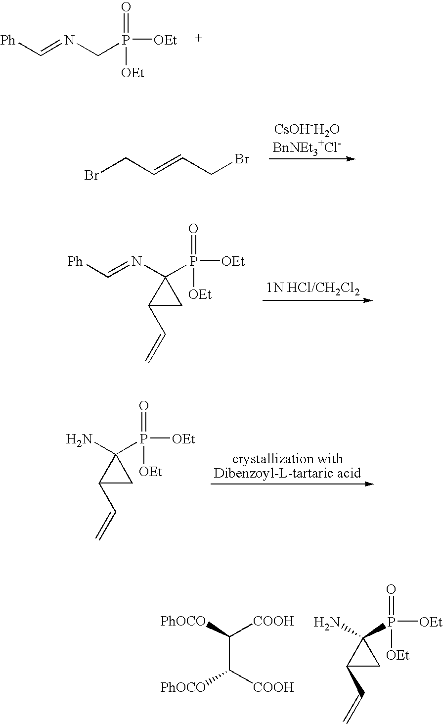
[Ph]C=NCP([OEt])([OEt])=O.BrCC=CCBr.[Ph]C=NC1(P([OEt])([OEt])=O)C(C=C)C1.NC1(P([OEt])([OEt])=O)C(C=C)C1.C(C([COOH])[PhOCO])([COOH])[PhOCO].C1(C=C)CC1(P([OEt])([OEt])=O)N
